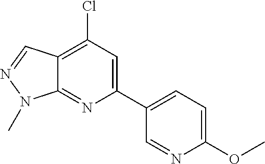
C12=NC(C3=CC=C(OC)N=C3)=CC(Cl)=C1C=NN2C
